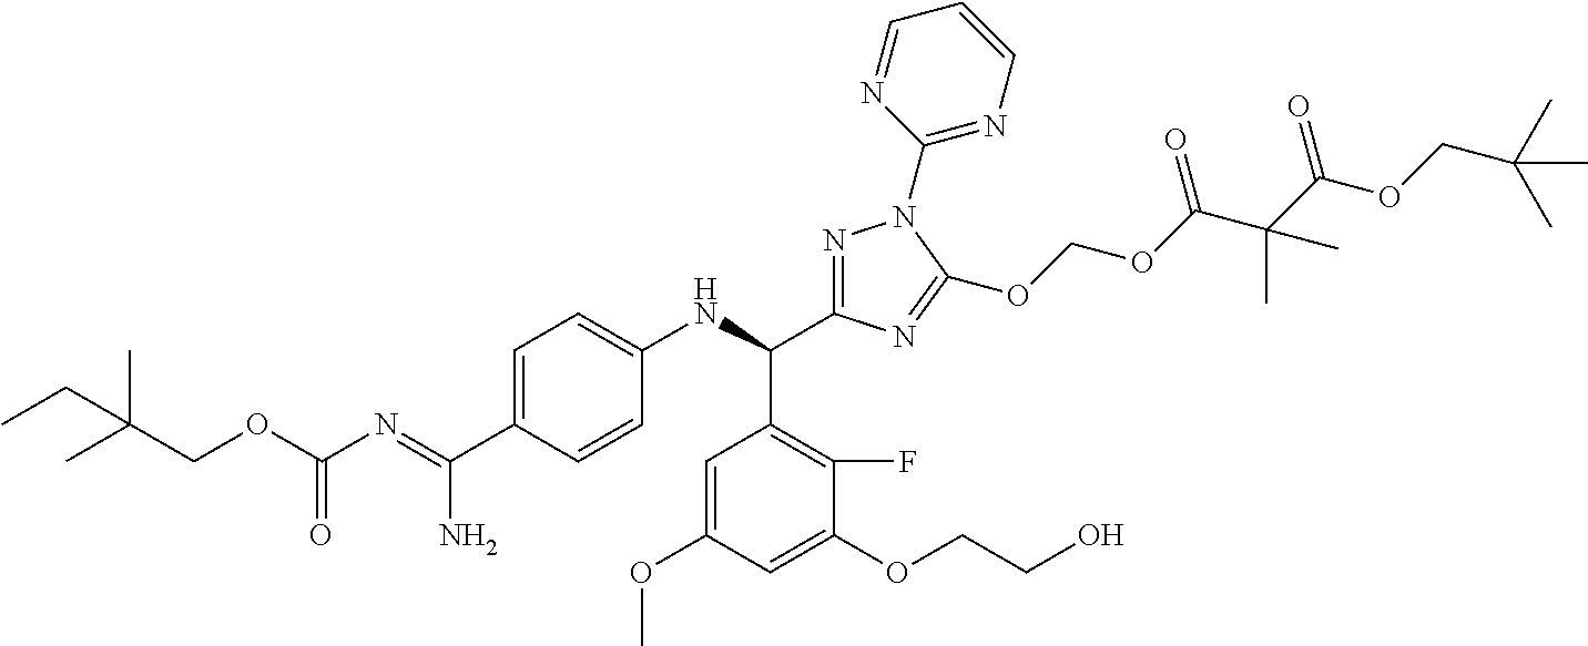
C1=C(C(=NC(OCC(C)(CC)C)=O)N)C=CC(NC(C2=C(F)C(OCCO)=CC(OC)=C2)C2=NN(C3=NC=CC=N3)C(OCOC(C(C(OCC(C)(C)C)=O)(C)C)=O)=N2)=C1
